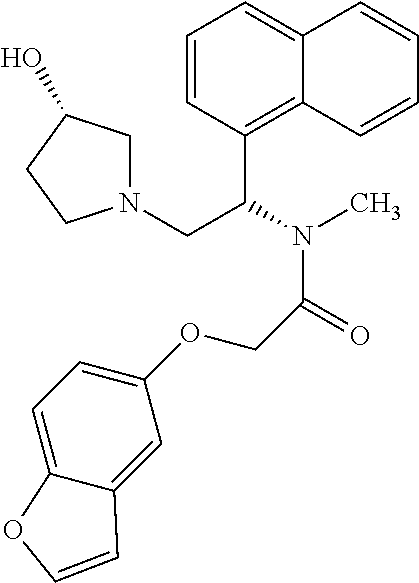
C1=CC(C(N(C)C(=O)COC2=CC=C3C(=C2)C=CO3)CN2CC(O)CC2)=C2C(=C1)C=CC=C2
